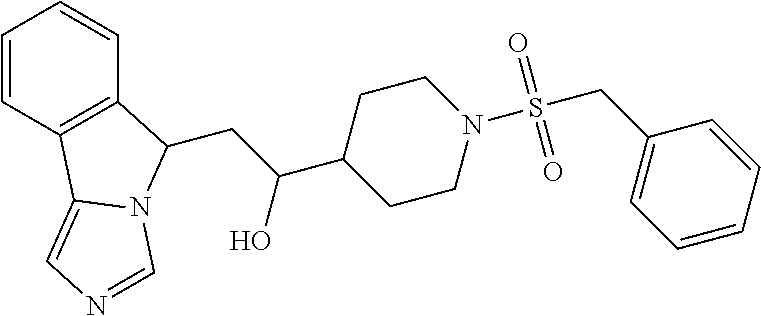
C1=CC2=C(C=C1)C(CC(C1CCN(S(CC3=CC=CC=C3)(=O)=O)CC1)O)N1C2=CN=C1
